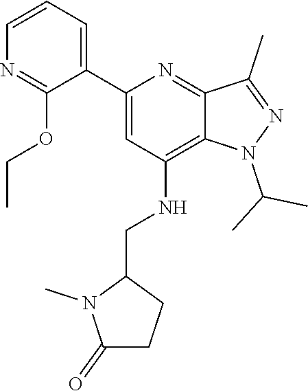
C1=CC=C(C2=CC(NCC3N(C)C(=O)CC3)=C3C(=N2)C(C)=NN3C(C)C)C(OCC)=N1
